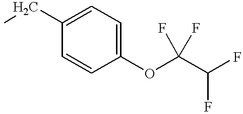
C1(OC(C(F)F)(F)F)=CC=C(CC)C=C1
